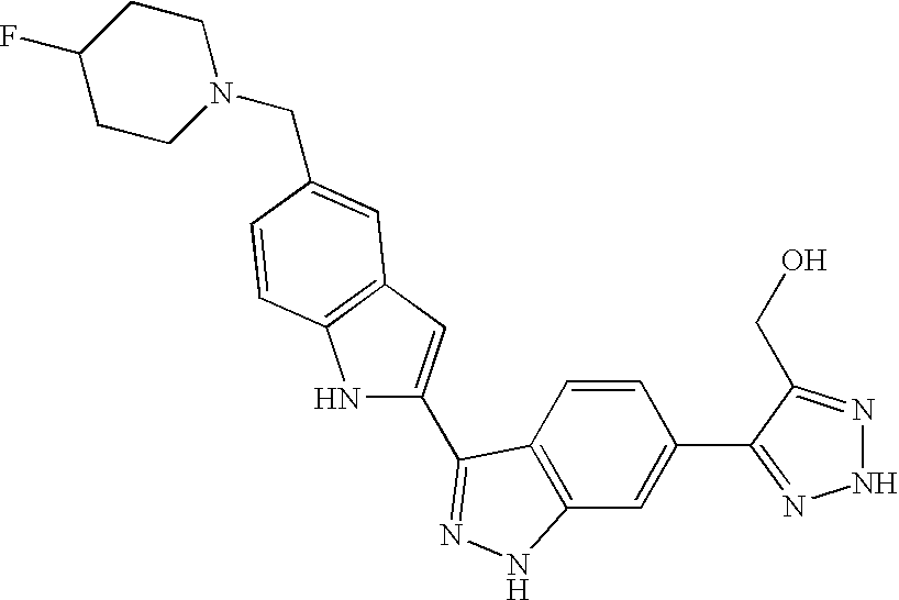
C1=CC2=C(C=C1C1=NNN=C1CO)NN=C2C1=CC2=C(N1)C=CC(CN1CCC(F)CC1)=C2
